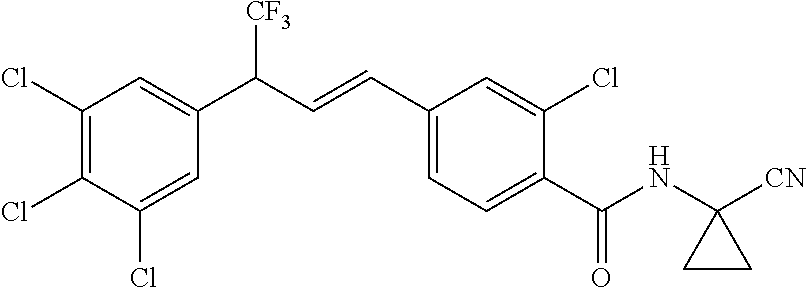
C1(Cl)=C(Cl)C(Cl)=CC(C(C=CC2=CC=C(C(NC3([CN])CC3)=O)C(Cl)=C2)[CF3])=C1
